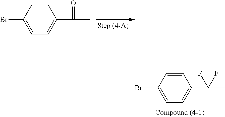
C1=CC(Br)=CC=C1C(C)(F)F.C1=CC(Br)=CC=C1C(C)=O
